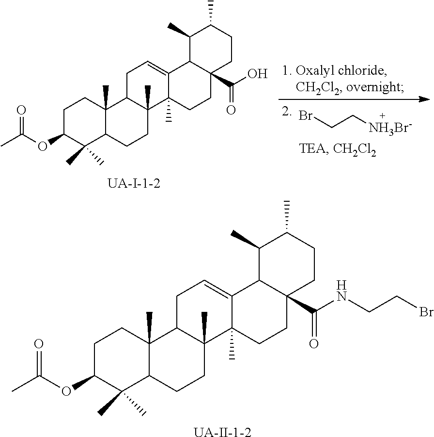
C1C(OC(C)=O)C(C)(C)C2C(C)(C1)C1C(C)(CC2)C2(C)C(=CC1)C1C(C(NCCBr)=O)(CC2)CCC(C)C1C.[UA-II-1-2].C1C(OC(C)=O)C(C)(C)C2C(C)(C1)C1C(C)(CC2)C2(C)C(=CC1)C1C(C(O)=O)(CC2)CCC(C)C1C.[UA-I-1-2].BrCC[NH3Br-]
